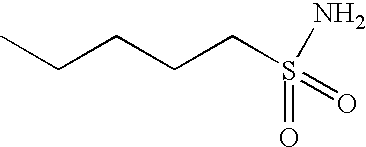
CCCCCS(=O)(N)=O
